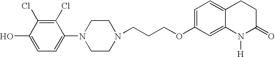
C1(Cl)=C(Cl)C(N2CCN(CCCOC3=CC=C4C(=C3)N([H])C(=O)CC4)CC2)=CC=C1O
